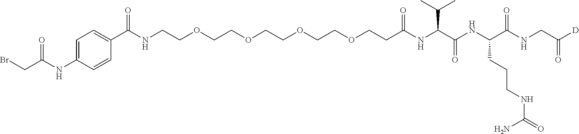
C(C(NC(C(NC(C(NCC([D])=O)=O)CCCNC(=O)N)=O)C(C)C)=O)COCCOCCOCCOCCNC(C1=CC=C(NC(CBr)=O)C=C1)=O
